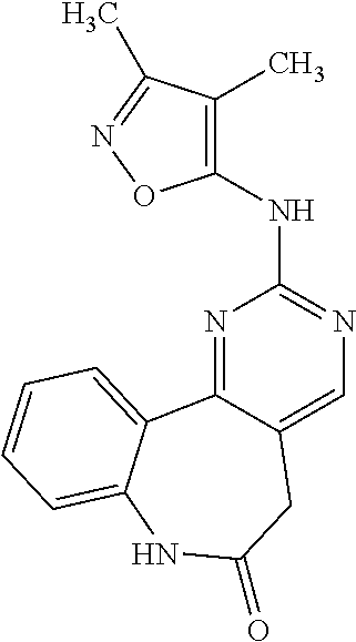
N1=C2C(=CN=C1NC1=C(C)C(C)=NO1)CC(=O)NC1=CC=CC=C21
